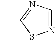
CC1=NC=NS1
